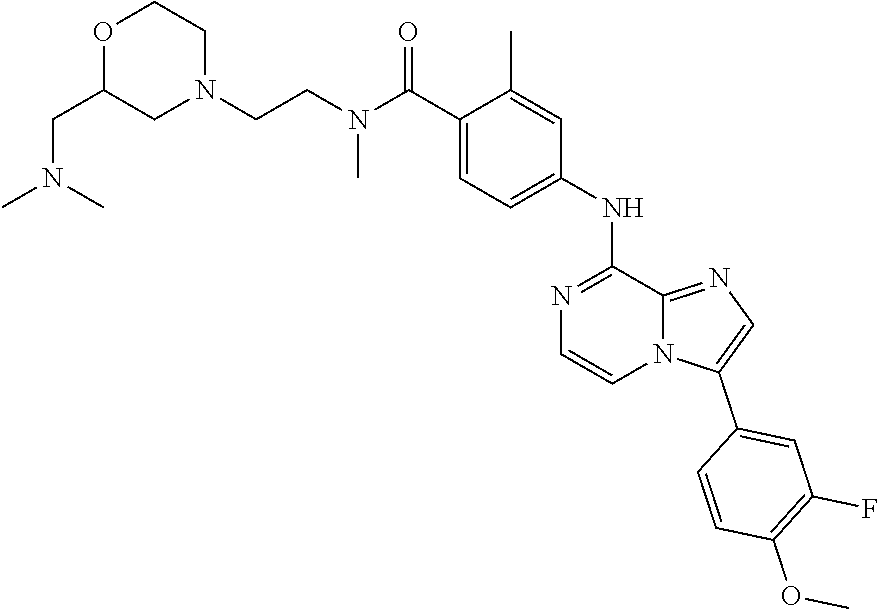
C1(C)=CC(NC2=NC=CN3C2=NC=C3C2=CC(F)=C(OC)C=C2)=CC=C1C(N(CCN1CCOC(CN(C)C)C1)C)=O
